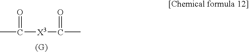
CC([X3]C(C)=O)=O
